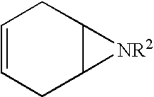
C1=CCC2C(C1)[NR2]2
